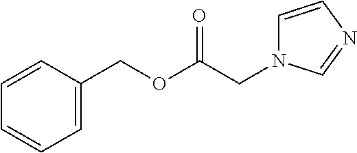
C1=CC(COC(CN2C=CN=C2)=O)=CC=C1
